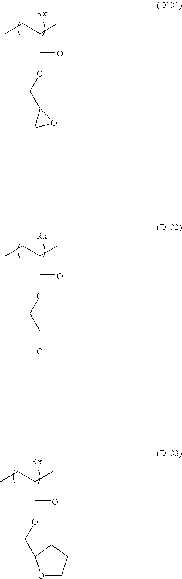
C(C(CC)(C)[Rx])(OCC1CO1)=O.C(C(CC)(C)[Rx])(OCC1OCC1)=O.C(C(CC)(C)[Rx])(OCC1OCCC1)=O
